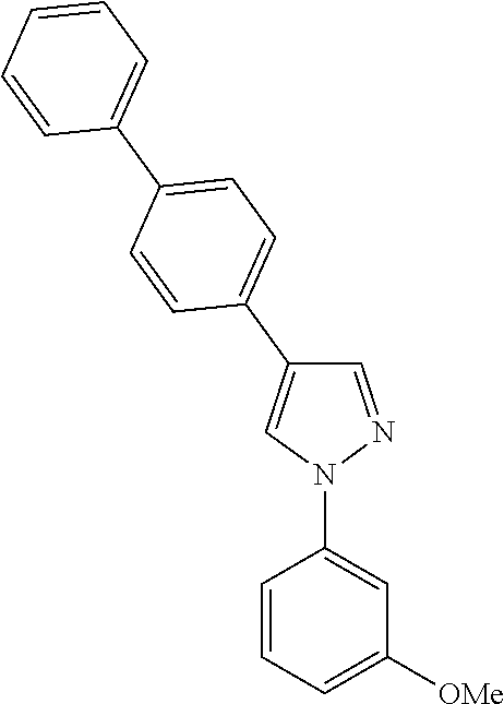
C1=CC=C([OMe])C=C1N1N=CC(C2=CC=C(C3=CC=CC=C3)C=C2)=C1
